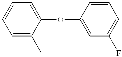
C1=CC=C(C)C(OC2=CC(F)=CC=C2)=C1
